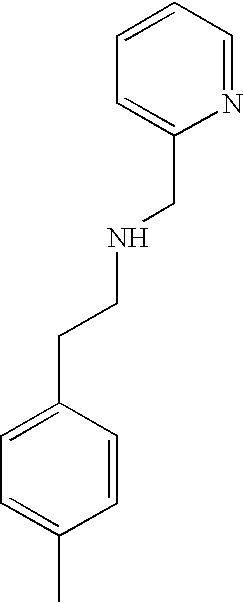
C1=CC(CCNCC2=CC=CC=N2)=CC=C1C
